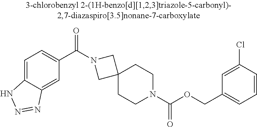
C1=CC(Cl)=CC(COC(N2CCC3(CC2)CN(C(C2=CC=C4C(=C2)N=NN4)=O)C3)=O)=C1
